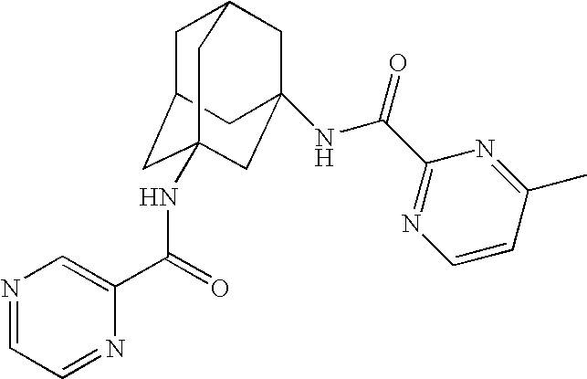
C1C2CC3(NC(C4=CN=CC=N4)=O)CC(NC(C4=NC=CC(C)=N4)=O)(CC1C3)C2
